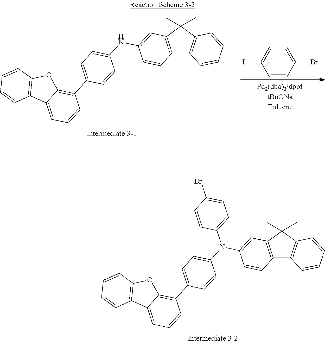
CC1(C)C2=C(C3=C1C=CC=C3)C=CC(N(C1=CC=C(C3=C4C(=CC=C3)C3=C(O4)C=CC=C3)C=C1)C1=CC=C(Br)C=C1)=C2.C1=CC(Br)=CC=C1I.CC1(C)C2=C(C3=C1C=CC=C3)C=CC(NC1=CC=C(C3=C4C(=CC=C3)C3=C(O4)C=CC=C3)C=C1)=C2
